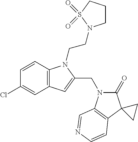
C1=CC2=C(C=C1Cl)C=C(CN1C(=O)C3(C4=C1C=NC=C4)CC3)N2CCN1CCCS1(=O)=O
